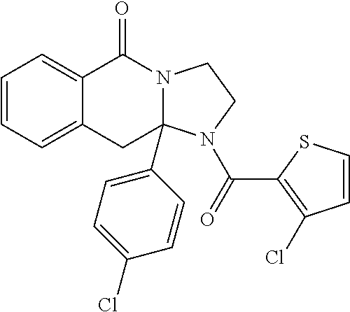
C1=CC=C2C(=C1)C(=O)N1CCN(C(=O)C3=C(Cl)C=CS3)C1(C1=CC=C(Cl)C=C1)C2
